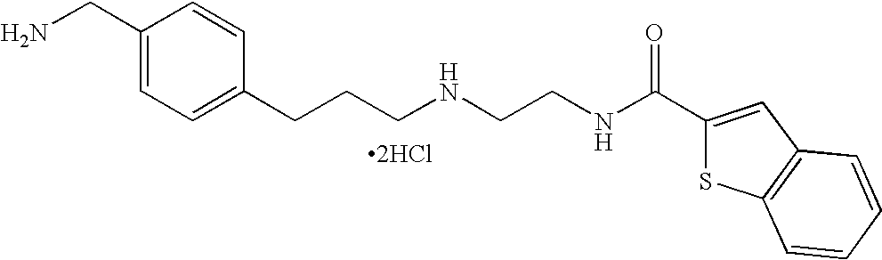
C1(CN)=CC=C(CCCNCCNC(C2=CC3=C(S2)C=CC=C3)=O)C=C1.[2HCl]
